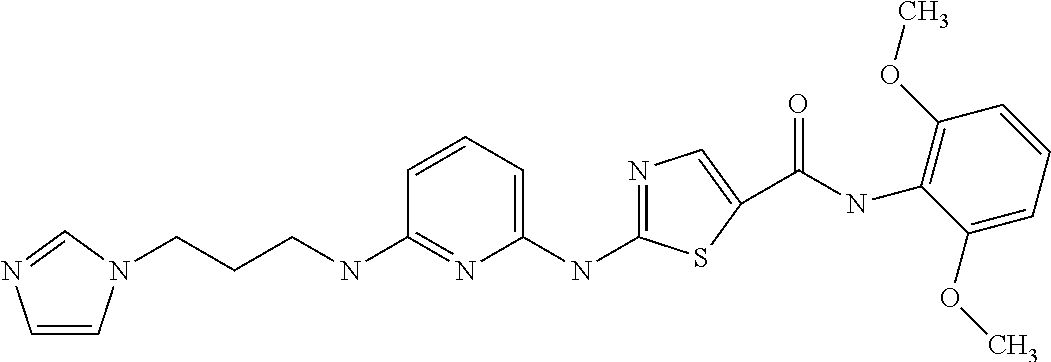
C1(NC2=CC=CC(NCCCN3C=CN=C3)=N2)=NC=C(C(NC2=C(OC)C=CC=C2OC)=O)S1
